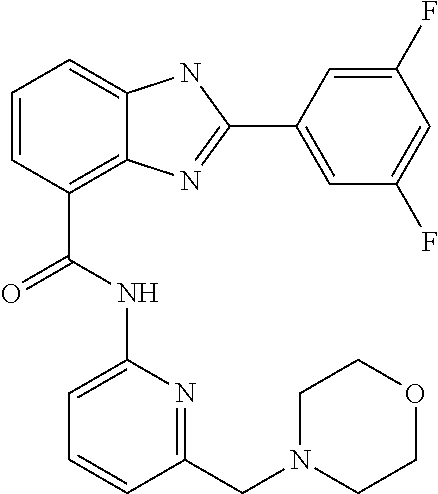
C1=CC(C(=O)NC2=CC=CC(CN3CCOCC3)=N2)=C2C(=C1)NC(C1=CC(F)=CC(F)=C1)=N2
